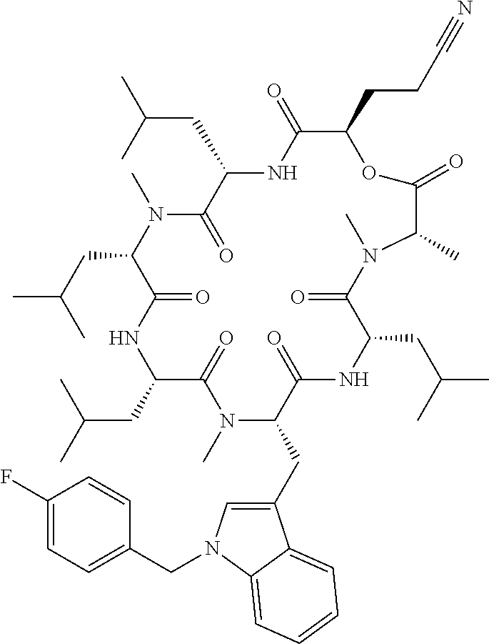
C1(CCC#N)C(=O)NC(CC(C)C)C(=O)N(C)C(CC(C)C)C(=O)NC(CC(C)C)C(=O)N(C)C(CC2=CN(CC3=CC=C(F)C=C3)C3=CC=CC=C23)C(=O)NC(CC(C)C)C(=O)N(C)C(C)C(=O)O1
